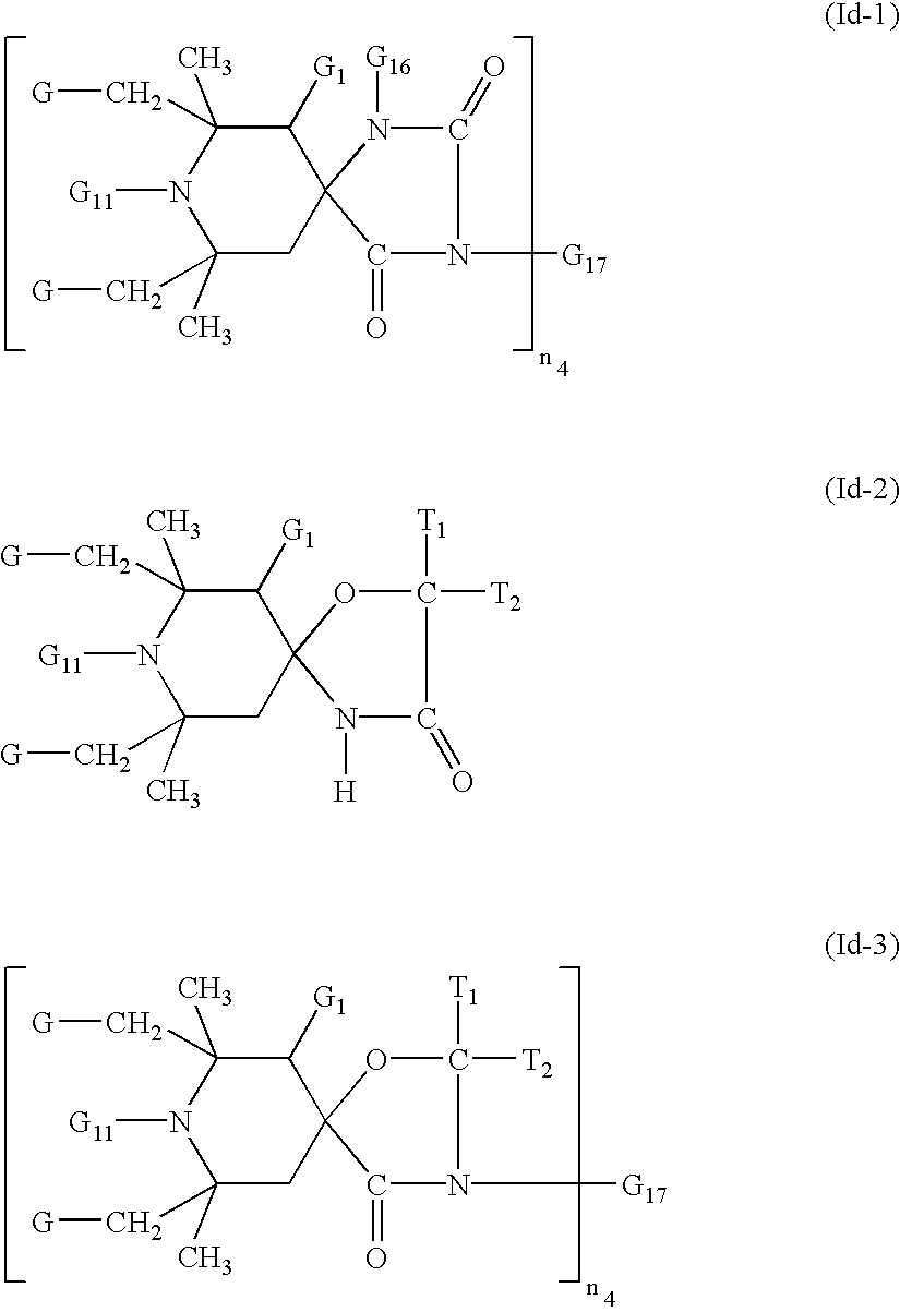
C1(C[G])(C)CC2(C([G1])C(C[G])(C)N1[G11])N([G16])C(=O)N([G17])C2=O.C1(C[G])(C)CC2(C([G1])C(C[G])(C)N1[G11])OC([T1])([T2])C(=O)N2[H].C1(C[G])(C)CC2(C([G1])C(C[G])(C)N1[G11])OC([T1])([T2])N([G17])C2=O
